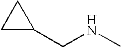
C1C(CNC)C1
